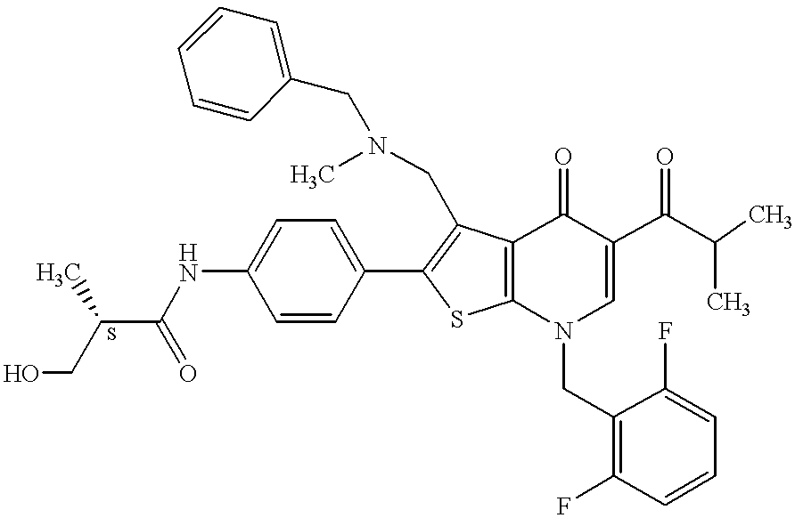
OCC(C(=O)NC1=CC=C(C2=C(CN(C)CC3=CC=CC=C3)C3=C(S2)N(CC2=C(F)C=CC=C2F)C=C(C(C(C)C)=O)C3=O)C=C1)C
